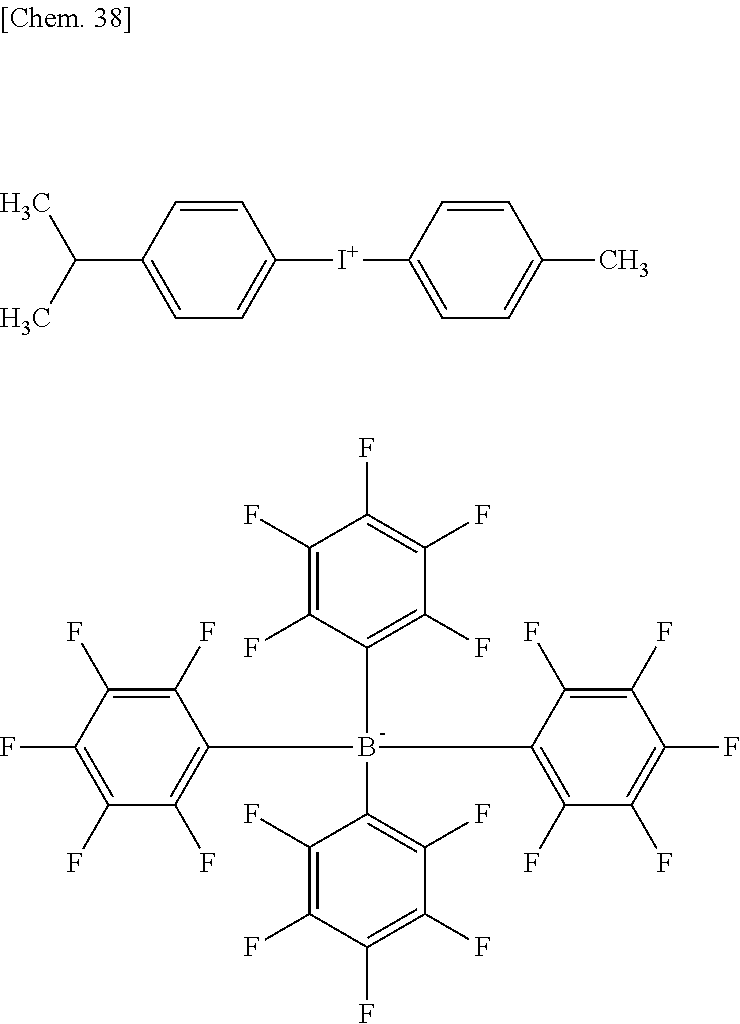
C1(C(C)C)=CC=C([I+]C2=CC=C(C)C=C2)C=C1.C1(F)=C(F)C(B(C2=C(F)C(F)=C(F)C(F)=C2F)(C2=C(F)C(F)=C(F)C(F)=C2F)C2=C(F)C(F)=C(F)C(F)=C2F)=C(F)C(F)=C1F
